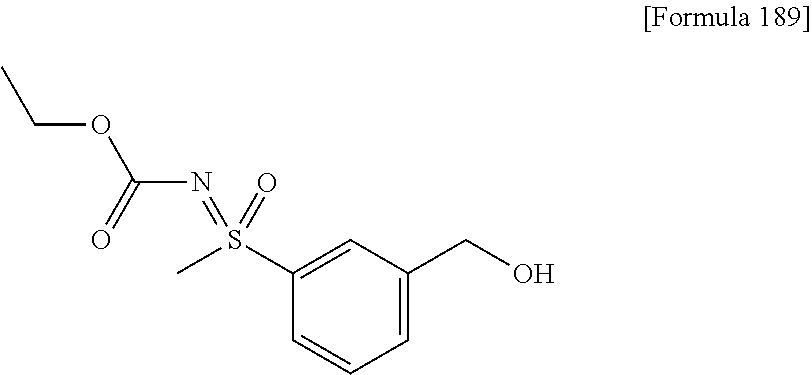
C1=CC=C(CO)C=C1S(C)(=O)=NC(OCC)=O
